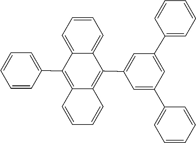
C1=CC=CC=C1C1=CC(C2=CC=CC=C2)=CC(C2=C3C(=C(C4=CC=CC=C4)C4=CC=CC=C42)C=CC=C3)=C1
